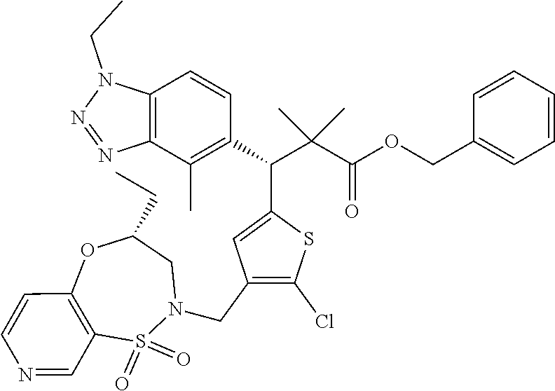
C12=C(C(C)=C(C(C(C(OCC3=CC=CC=C3)=O)(C)C)C3=CC(CN4S(=O)(=O)C5=C(OC(CC)C4)C=CN=C5)=C(Cl)S3)C=C1)N=NN2CC
